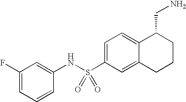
C1(F)=CC=CC(NS(C2=CC=C3C(=C2)CCCC3CN)(=O)=O)=C1
